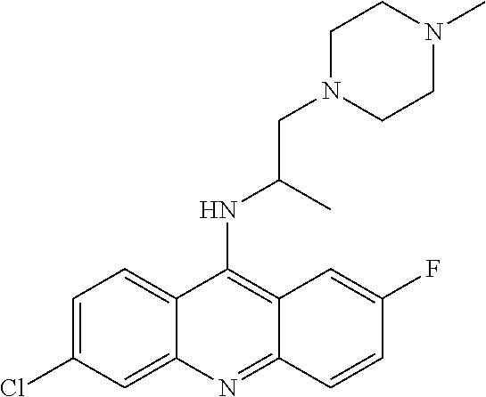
C1=C(Cl)C=C2C(=C1)C(NC(CN1CCN(C)CC1)C)=C1C(=N2)C=CC(F)=C1
